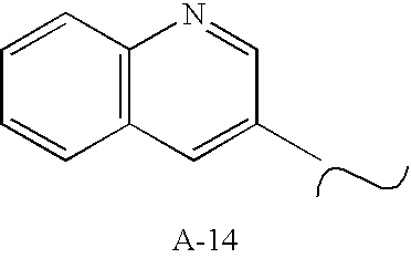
C12=C(C=C(C)C=N1)C=CC=C2
